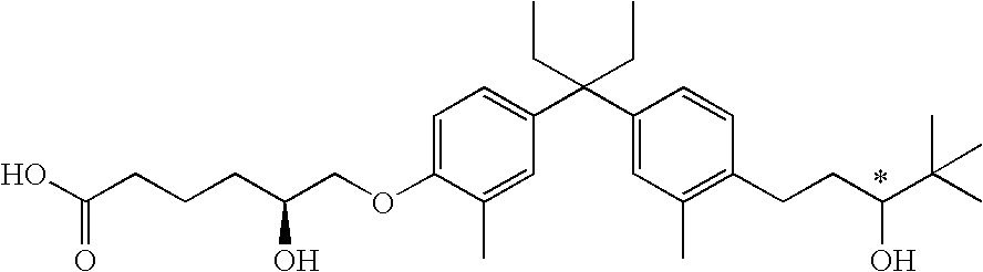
C1=C(OCC(O)CCCC(O)=O)C(C)=CC(C(C2=CC(C)=C(CCC(O)C(C)(C)C)C=C2)(CC)CC)=C1
